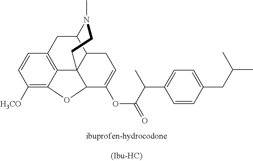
C1([H3CO])=C2C3=C(C=C1)CC1C4C3(C(C(OC(=O)C(C3=CC=C(CC(C)C)C=C3)C)=CC4)O2)CCN1C
